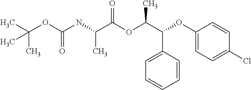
N(C(C(OC(C(C1=CC=CC=C1)OC1=CC=C(Cl)C=C1)C)=O)C)C(OC(C)(C)C)=O
